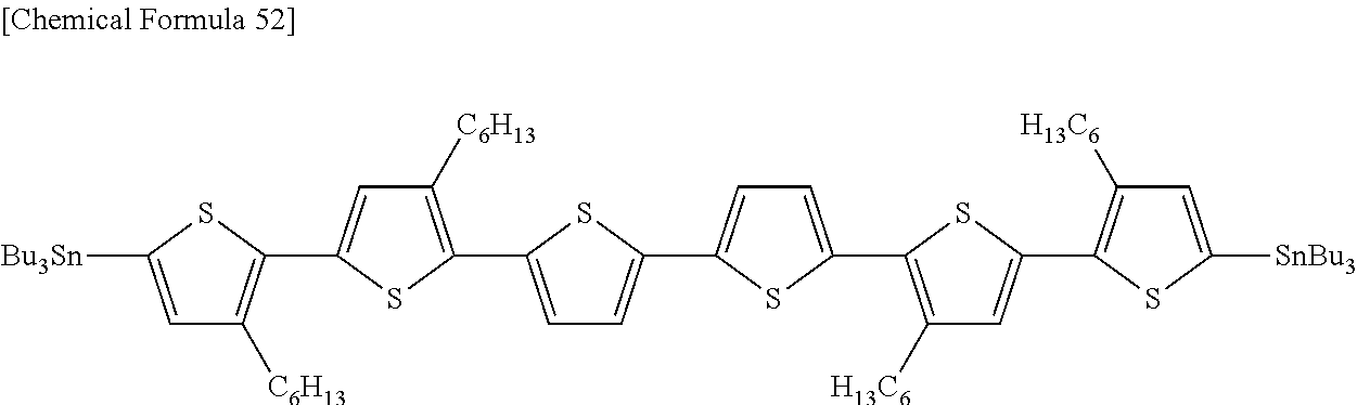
C1=C(C2=C([H13C6])C=C([SnBu3])S2)SC(C2=CC=C(C3=CC=C(C4=C([C6H13])C=C(C5=C([C6H13])C=C([Bu3Sn])S5)S4)S3)S2)=C1[H13C6]
